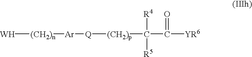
[W][(CH2)n][Ar][Q][(CH2)p]C([R4])([R5])C([YR6])=O
